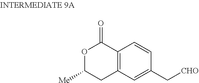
O1C([Me])CC2=C(C1=O)C=CC(C[CHO])=C2
